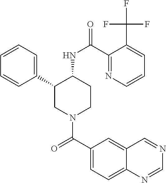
C1=CC=C(C2CN(C(C3=CC=C4C(=C3)C=NC=N4)=O)CCC2NC(=O)C2=NC=CC=C2C(F)(F)F)C=C1
